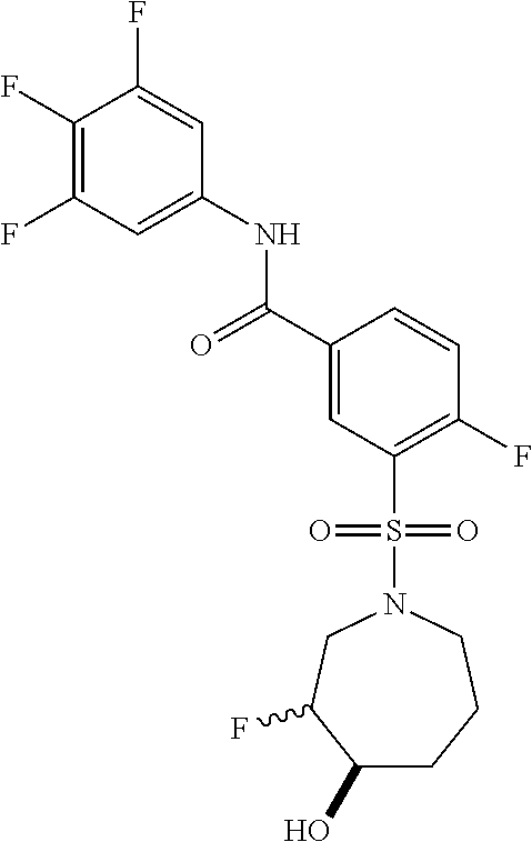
C1(F)=C(F)C=C(NC(C2=CC(S(N3CC(F)C(O)CCC3)(=O)=O)=C(F)C=C2)=O)C=C1F
